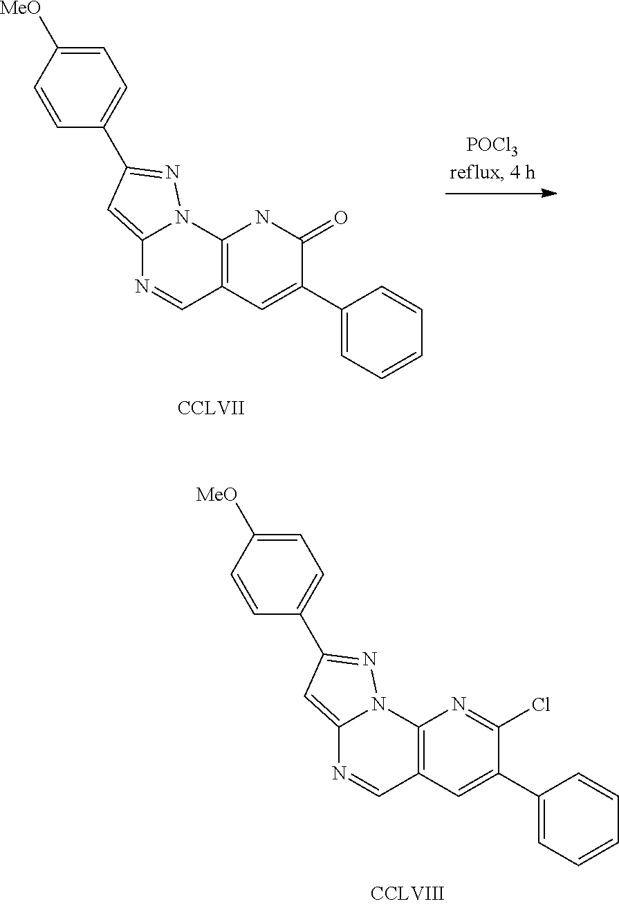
C1=C([MeO])C=CC(C2=NN3C(=C2)N=CC2=C3N=C(Cl)C(C3=CC=CC=C3)=C2)=C1.C1=C([MeO])C=CC(C2=NN3C(=C2)N=CC2=C3NC(=O)C(C3=CC=CC=C3)=C2)=C1
